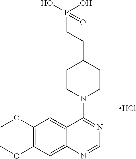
C1(OC)=C(OC)C=C2C(=C1)C(N1CCC(CCP(O)(O)=O)CC1)=NC=N2.Cl
